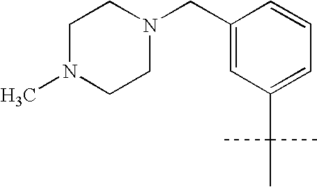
C1(CN2CCN(C)CC2)=CC(C(C)(C)C)=CC=C1
